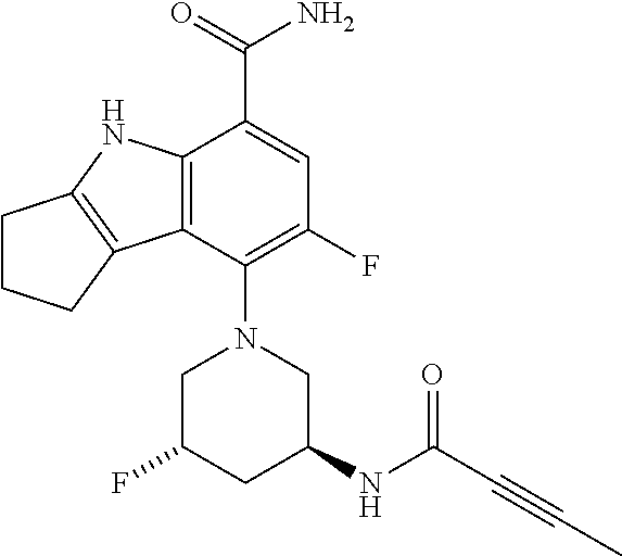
C12=C(C(N3CC(F)CC(NC(C#CC)=O)C3)=C(F)C=C1C(=O)N)C1=C(N2)CCC1
